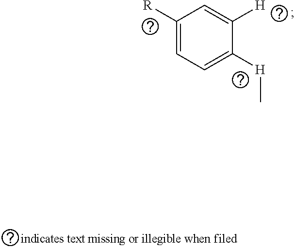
C1([R])=CC=C([H]C)C([H])=C1
